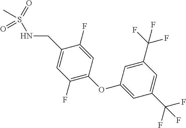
S(NCC1=CC(F)=C(OC2=CC(C(F)(F)F)=CC(C(F)(F)F)=C2)C=C1F)(=O)(C)=O
